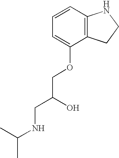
C12=C(C=CC=C1OCC(CNC(C)C)O)NCC2
